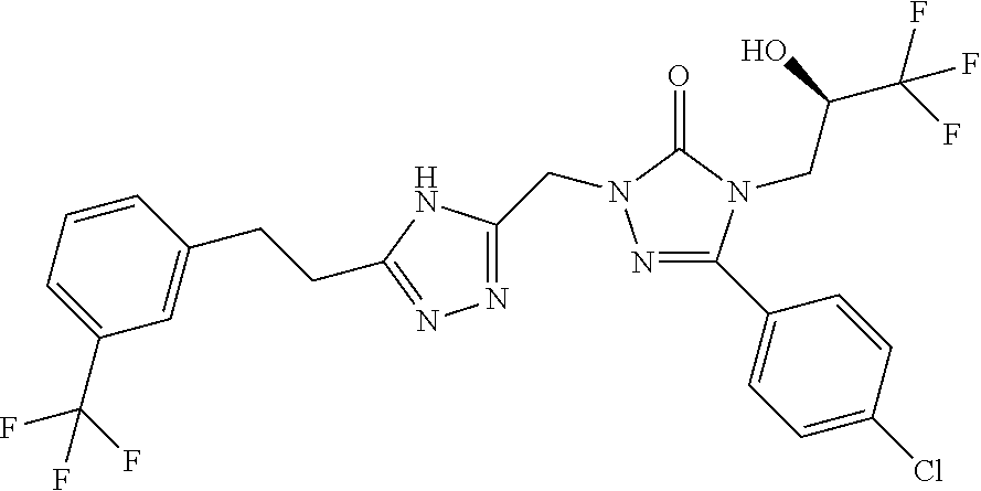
N1=C(C2=CC=C(Cl)C=C2)N(CC(O)C(F)(F)F)C(=O)N1CC1=NN=C(CCC2=CC(C(F)(F)F)=CC=C2)N1
